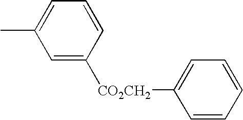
C1(C)=CC=CC([CO2CH2]C2=CC=CC=C2)=C1
